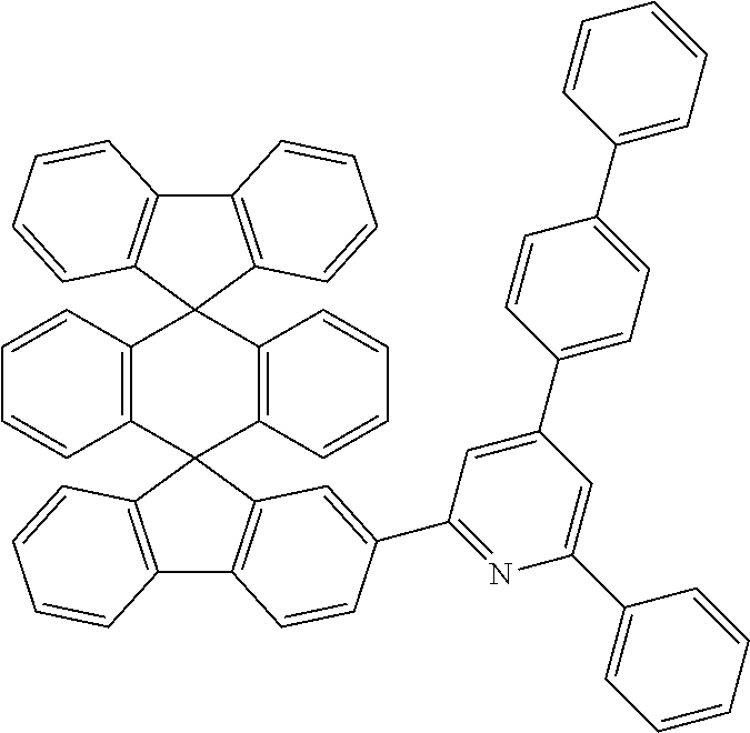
C12=C(C3(C4=C1C=CC=C4)C1=C(C4(C5=C3C=CC=C5)C3=C(C5=C4C=CC=C5)C=CC(C4=NC(C5=CC=CC=C5)=CC(C5=CC=C(C6=CC=CC=C6)C=C5)=C4)=C3)C=CC=C1)C=CC=C2
